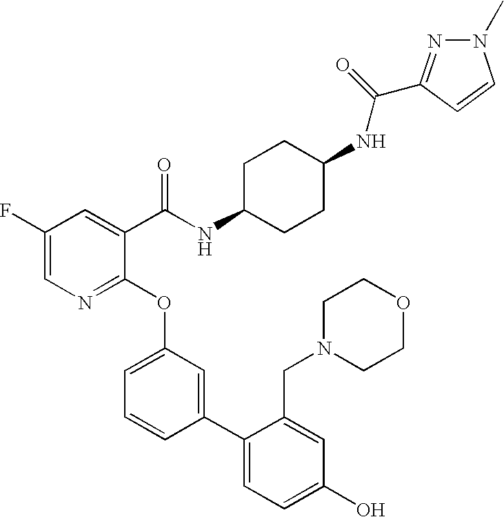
C1(F)=CN=C(OC2=CC=CC(C3=CC=C(O)C=C3CN3CCOCC3)=C2)C(C(NC2CCC(NC(=O)C3=NN(C)C=C3)CC2)=O)=C1
